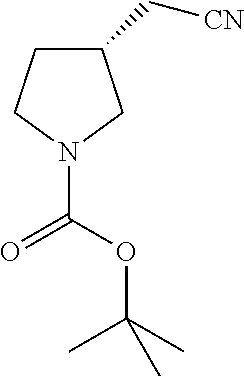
C1CN(C(OC(C)(C)C)=O)CC1C[CN]
